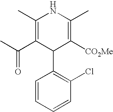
C1(C)=C(C(C)=O)C(C2=C(Cl)C=CC=C2)C([CO2Me])=C(C)N1
